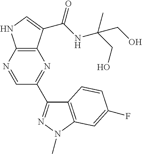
C12=C(N=CC(C3=NN(C)C4=C3C=CC(F)=C4)=N1)NC=C2C(NC(C)(CO)CO)=O
